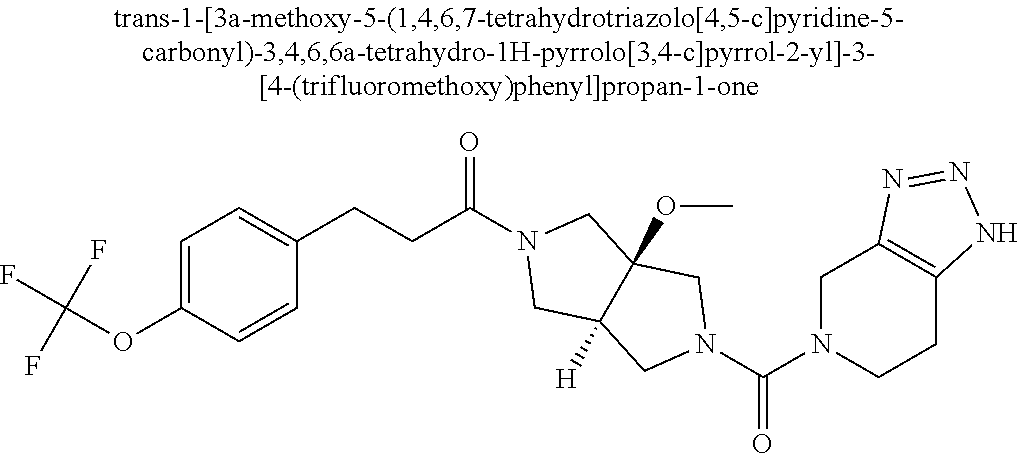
C1=C(OC(F)(F)F)C=CC(CCC(N2CC3([H])C(OC)(C2)CN(C(N2CCC4=C(C2)N=NN4)=O)C3)=O)=C1
